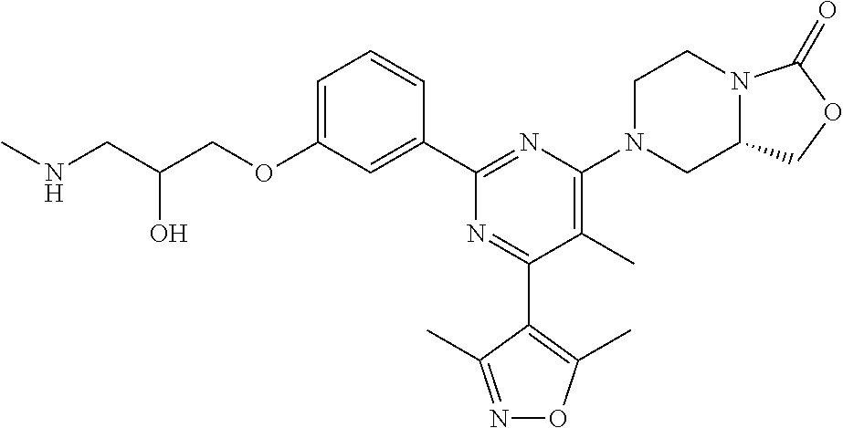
C1=C(OCC(CNC)O)C=C(C2=NC(N3CCN4C(C3)COC4=O)=C(C)C(C3=C(C)ON=C3C)=N2)C=C1
